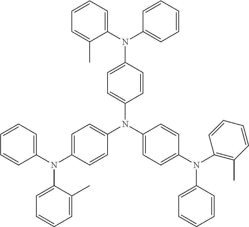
C1(N(C2=CC=CC=C2)C2=CC=C(N(C3=CC=C(N(C4=C(C)C=CC=C4)C4=CC=CC=C4)C=C3)C3=CC=C(N(C4=CC=CC=C4)C4=CC=CC=C4C)C=C3)C=C2)=CC=CC=C1C
